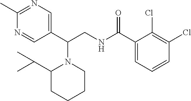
C1(C)=NC=C(C(CNC(C2=CC=CC(Cl)=C2Cl)=O)N2C(C(C)C)CCCC2)C=N1
